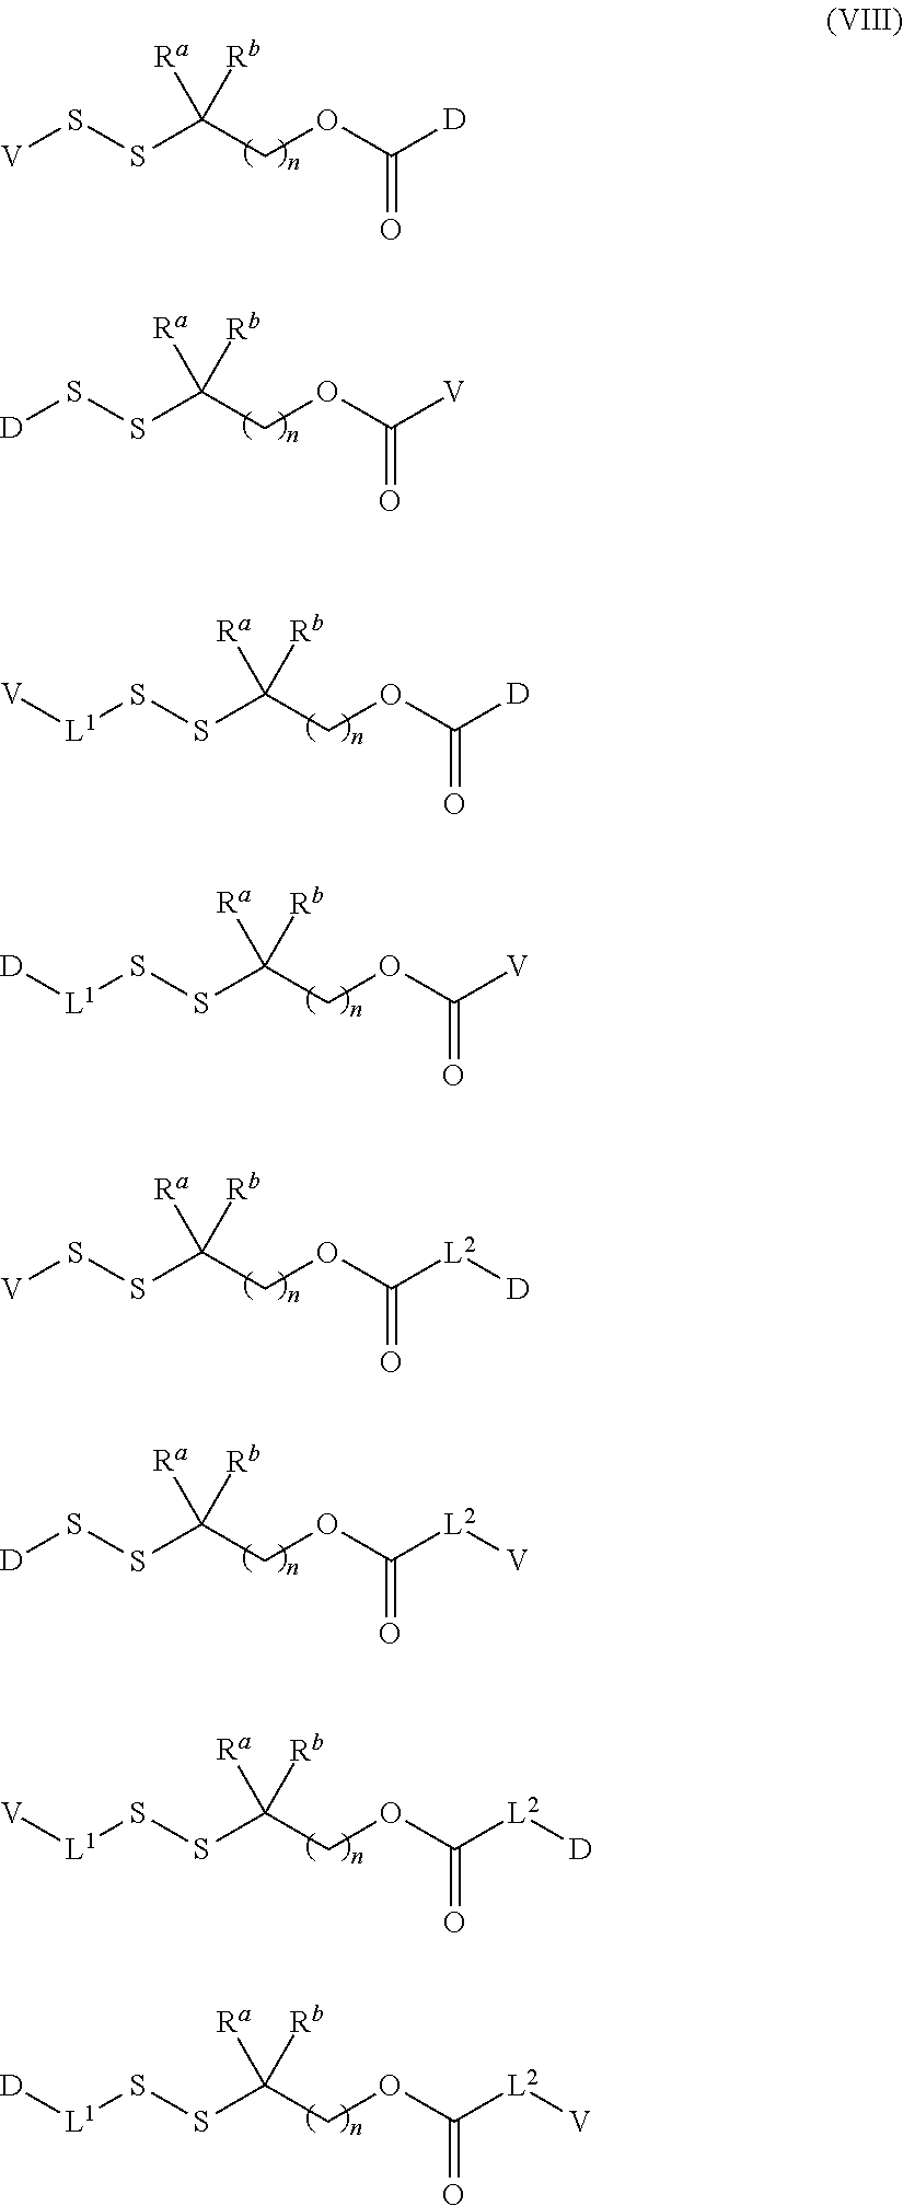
S(SC(COC([D])=O)([Ra])[Rb])[V].S(SC(COC([V])=O)([Ra])[Rb])[D].S(SC(COC([D])=O)([Ra])[Rb])[L1][V].S(SC(COC([V])=O)([Ra])[Rb])[L1][D].S(SC(COC([L2][D])=O)([Ra])[Rb])[V].S(SC(COC([L2][V])=O)([Ra])[Rb])[D].S(SC(COC([L2][D])=O)([Ra])[Rb])[L1][V].S(SC(COC([L2][V])=O)([Ra])[Rb])[L1][D]
